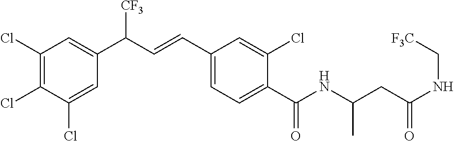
C1(Cl)=C(Cl)C(Cl)=CC(C(C=CC2=CC=C(C(NC(CC(NC[F3C])=O)C)=O)C(Cl)=C2)[CF3])=C1
